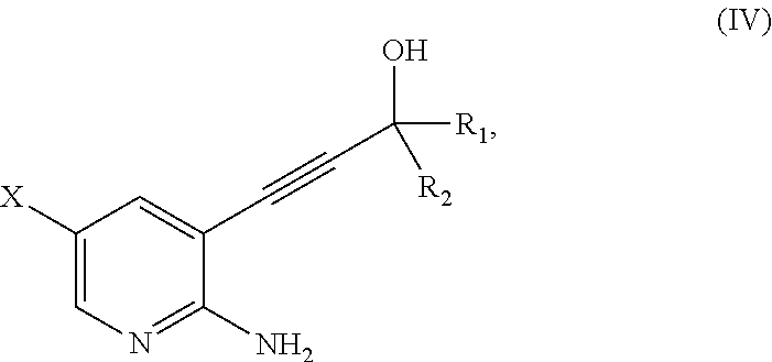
C1([X])=CN=C(N)C(C#CC(O)([R1])[R2])=C1
